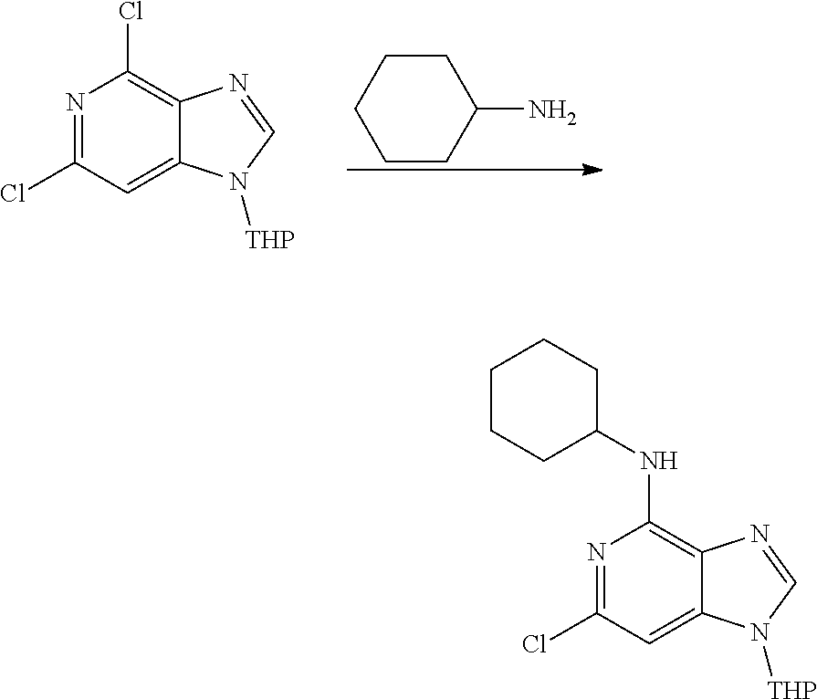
C1CCCC(N)C1.N1=C(Cl)C=C2C(=C1Cl)N=CN2[THP].N1=C(Cl)C=C2C(=C1NC1CCCCC1)N=CN2[THP]
